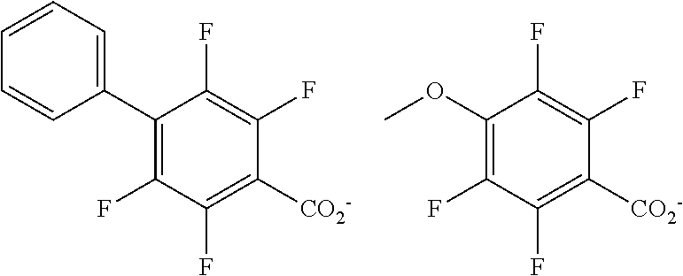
C1(C2=CC=CC=C2)=C(F)C(F)=C([CO2-])C(F)=C1F.C1(OC)=C(F)C(F)=C([CO2-])C(F)=C1F
